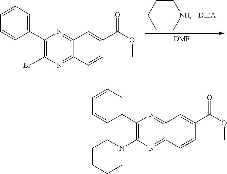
[DIEA].C1C[NH]CCC1.[DMF].C1(C2=CC=CC=C2)=C(Br)N=C2C(=N1)C=C(C(=O)OC)C=C2.C1(C2=CC=CC=C2)=C(N2CCCCC2)N=C2C(=N1)C=C(C(=O)OC)C=C2
